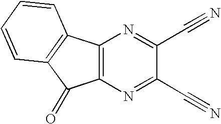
C12=C(C3=C(C1=O)C=CC=C3)N=C(C#N)C(C#N)=N2
